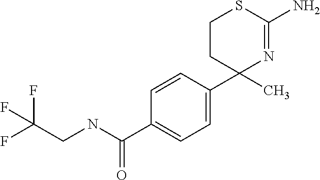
C1=CC(C(NCC(F)(F)F)=O)=CC=C1C1(C)N=C(N)SCC1
